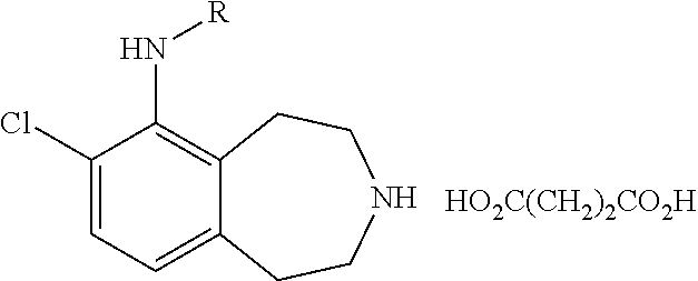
C12=C(N[R])C(Cl)=CC=C1CCNCC2.[HO2C(CH2)2CO2H]
